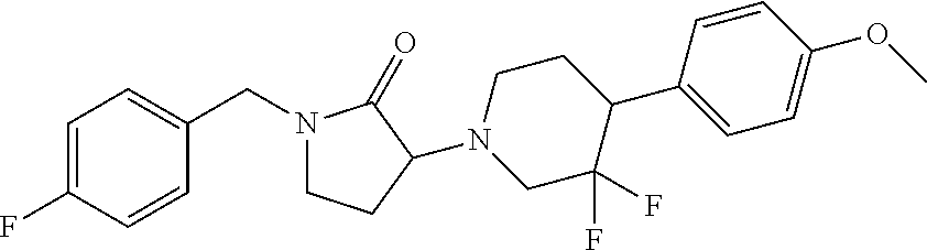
C1=C(F)C=CC(CN2CCC(N3CC(F)(F)C(C4=CC=C(OC)C=C4)CC3)C2=O)=C1
